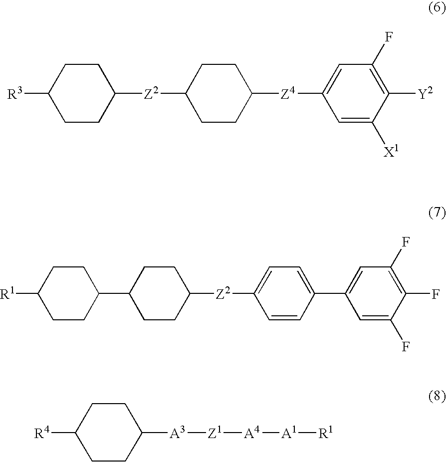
C1CC([Z2]C2CCC([Z4]C3=CC(F)=C([Y2])C([X1])=C3)CC2)CCC1[R3].C1CC(C2CCC([Z2]C3=CC=C(C4=CC(F)=C(F)C(F)=C4)C=C3)CC2)CCC1[R1].C1CC([R4])CCC1[A3][Z1][A4][A1][R1]
